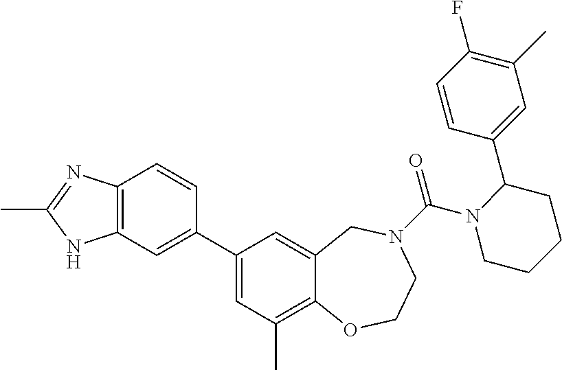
C12=C(C=C(C3=CC(C)=C4C(=C3)CN(C(=O)N3CCCCC3C3=CC(C)=C(F)C=C3)CCO4)C=C1)NC(C)=N2
